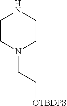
C1CN(CC[OTBDPS])CCN1
